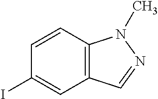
C1=CC2=C(C=C1I)C=NN2C
